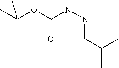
CC(C)(OC(=O)NNCC(C)C)C
